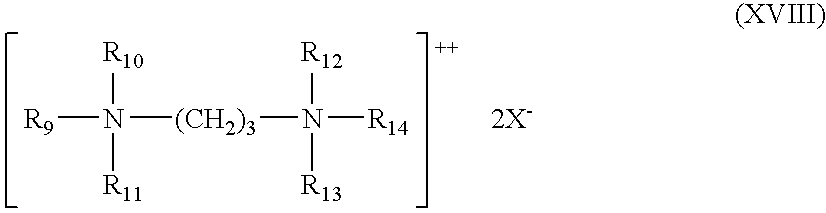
N([R9])([(CH2)3]N([R14])([R12])[R13])([R10])[R11]
